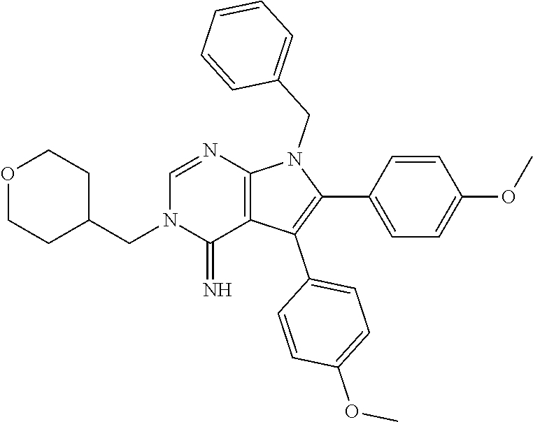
C(C1CCOCC1)N1C(=N)C2=C(N=C1)N(CC1=CC=CC=C1)C(C1=CC=C(OC)C=C1)=C2C1=CC=C(OC)C=C1
